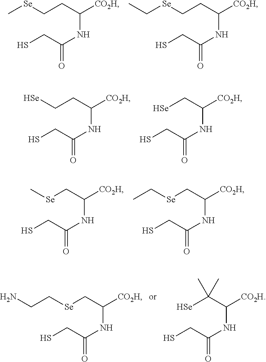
C[Se]CCC([CO2H])NC(CS)=O.C([Se]CCC([CO2H])NC(CS)=O)C.[Se]CCC([CO2H])NC(CS)=O.[Se]CC([CO2H])NC(CS)=O.C[Se]CC([CO2H])NC(=O)CS.C([Se]CC([CO2H])NC(=O)CS)C.C([Se]CC([CO2H])NC(CS)=O)CN.[Se]C(C([CO2H])NC(CS)=O)(C)C
